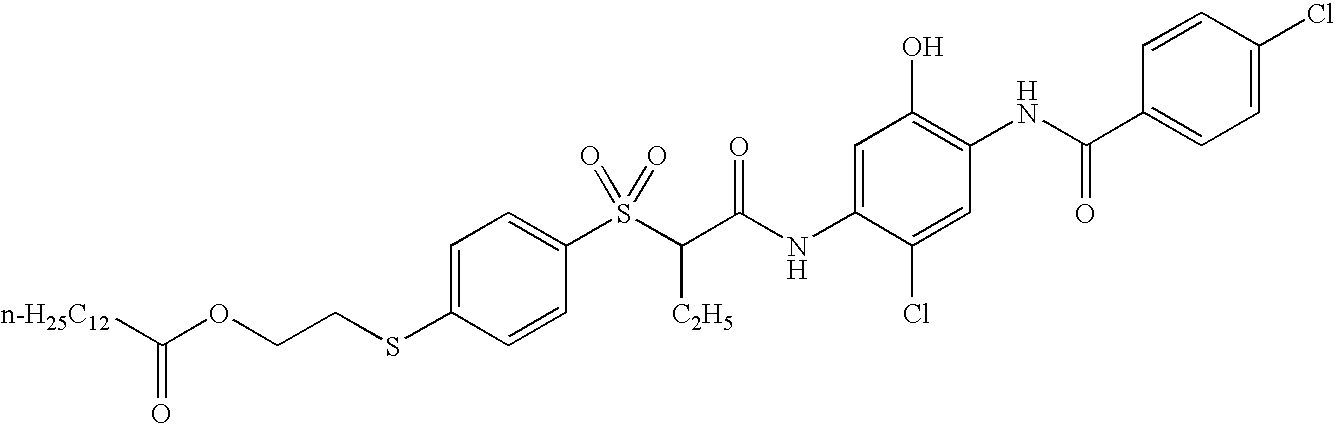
C1=C(SCCOC([n-H25C12])=O)C=CC(S(C(C(NC2=CC(O)=C(NC(C3=CC=C(Cl)C=C3)=O)C=C2Cl)=O)[C2H5])(=O)=O)=C1
